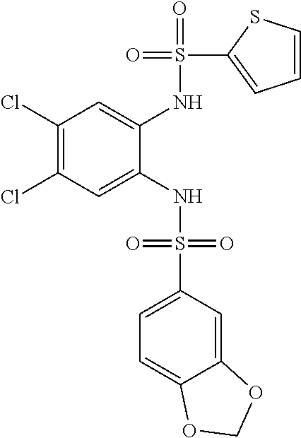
C1(Cl)=C(Cl)C=C(NS(=O)(=O)C2=CC=C3C(=C2)OCO3)C(NS(=O)(C2=CC=CS2)=O)=C1
